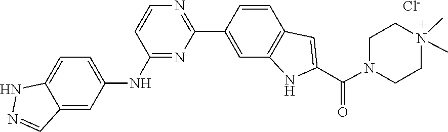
C1CN(C(C2=CC3=C(N2)C=C(C2=NC=CC(NC4=CC=C5NN=CC5=C4)=N2)C=C3)=O)CCN1(C)C.[Cl-]
